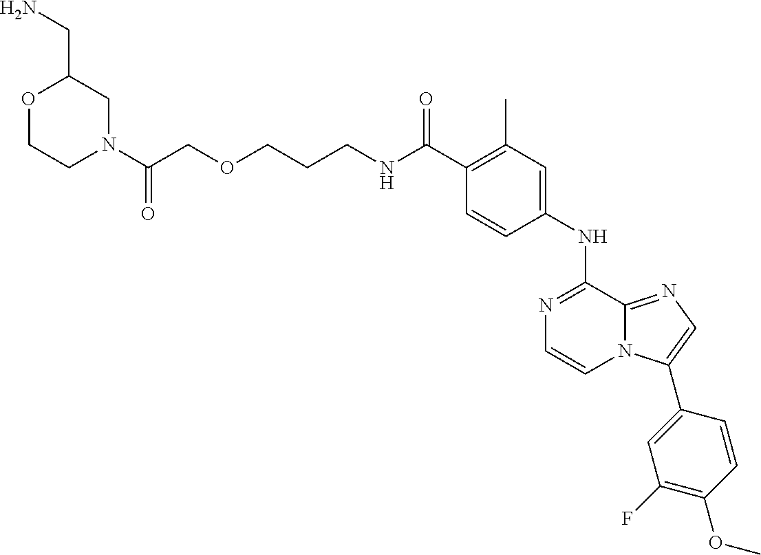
C(C1=C(C)C=C(NC2=NC=CN3C2=NC=C3C2=CC(F)=C(OC)C=C2)C=C1)(=O)NCCCOCC(N1CC(CN)OCC1)=O
